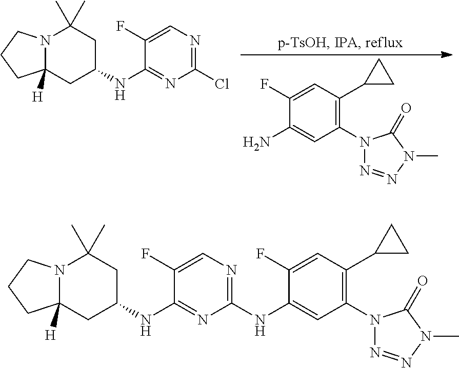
N12C([H])(CC(NC3=NC(NC4=CC(N5N=NN(C)C5=O)=C(C5CC5)C=C4F)=NC=C3F)CC1(C)C)CCC2.N12C([H])(CC(NC3=NC(Cl)=NC=C3F)CC1(C)C)CCC2.NC1=CC(N2N=NN(C)C2=O)=C(C2CC2)C=C1F
